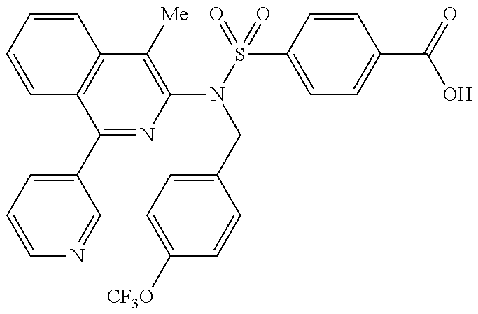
C1=CC=CC2=C1C(C1=CC=CN=C1)=NC(N(CC1=CC=C([CF3O])C=C1)S(C1=CC=C(C(O)=O)C=C1)(=O)=O)=C2[Me]
